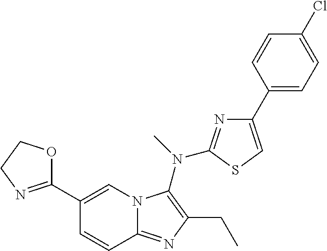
C1(C2=NCCO2)=CN2C(=NC(CC)=C2N(C)C2=NC(C3=CC=C(Cl)C=C3)=CS2)C=C1
